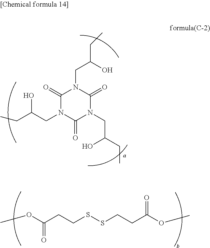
C1(=O)N(CC(CC)O)C(=O)N(CC(CC)O)C(=O)N1CC(CC)O.COC(CCSSCCC(OC)=O)=O
